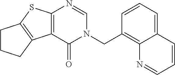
C1=CC(CN2C(=O)C3=C(N=C2)SC2=C3CCC2)=C2C(=C1)C=CC=N2
